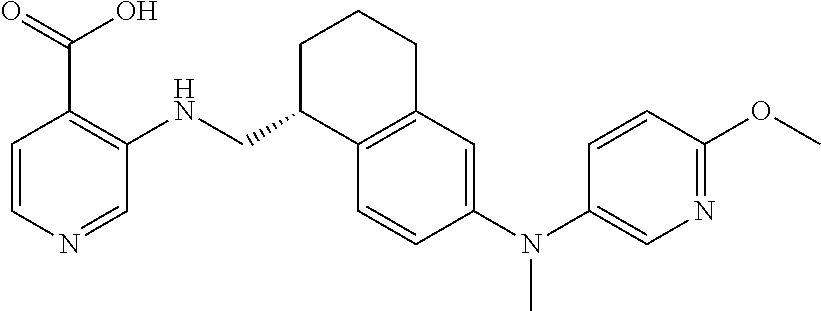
C1=CC(N(C2=CN=C(OC)C=C2)C)=CC2=C1C(CNC1=C(C(O)=O)C=CN=C1)CCC2
